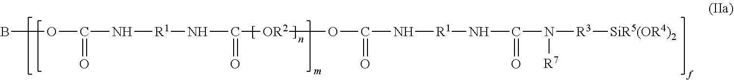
BOC(=O)N[R1]NC(=O)[OR2]OC(=O)N[R1]NC(=O)N([R7])[R3][SiR5(OR4)2]
